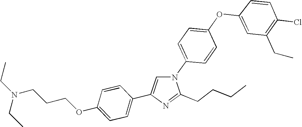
N1(C2=CC=C(OC3=CC(CC)=C(Cl)C=C3)C=C2)C=C(C2=CC=C(OCCCN(CC)CC)C=C2)N=C1CCCC
